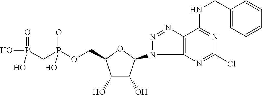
C1(O)C(O)C(N2N=NC3=C2N=C(Cl)N=C3NCC2=CC=CC=C2)OC1COP(CP(O)(=O)O)(=O)O
